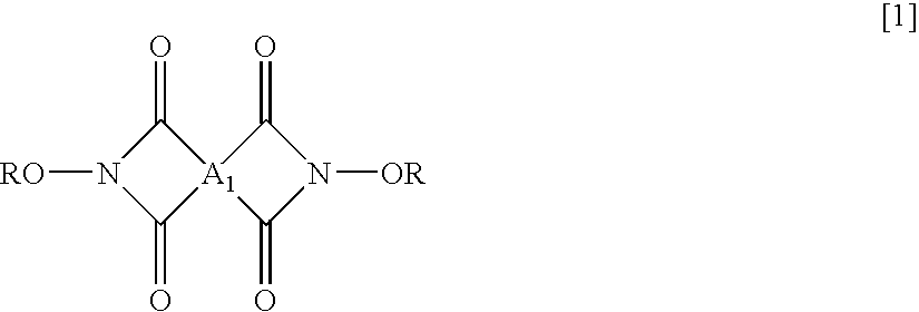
N1([RO])C(=O)[A1]2(C1=O)C(=O)N([OR])C2=O
